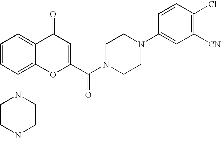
C1=CC(N2CCN(C)CC2)=C2C(=C1)C(=O)C=C(C(N1CCN(C3=CC([CN])=C(Cl)C=C3)CC1)=O)O2
